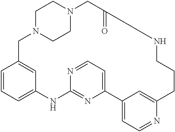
C1=CC=C2C=C1CN1CCN(CC1)CC(=O)NCCCC1=CC(=CC=N1)C1=CC=NC(=N1)N2
